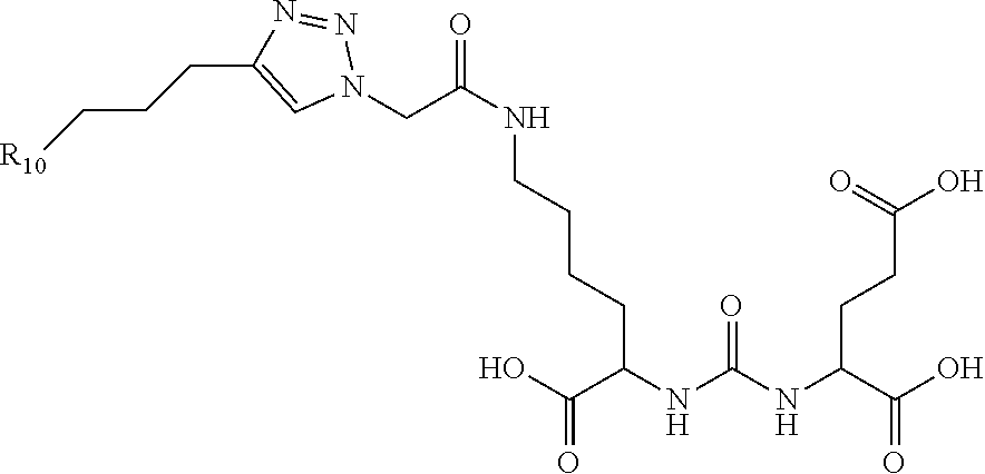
OC(C(NC(NC(C(O)=O)CCCCNC(=O)CN1N=NC(CCC[R10])=C1)=O)CCC(O)=O)=O
